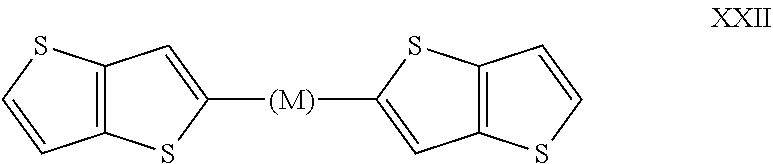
C1([(M)]C2=CC3=C(S2)C=CS3)=CC2=C(S1)C=CS2
